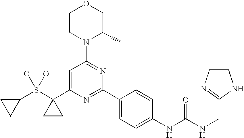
C1(S(C2(C3=CC(N4C(C)COCC4)=NC(C4=CC=C(NC(NCC5=NC=CN5)=O)C=C4)=N3)CC2)(O)O)CC1
